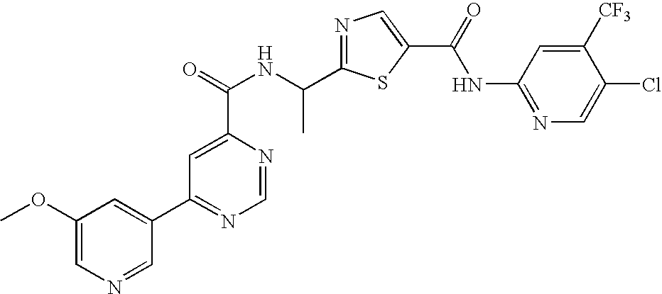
N1=C(C(NC(=O)C2=CC(C3=CC(OC)=CN=C3)=NC=N2)C)SC(C(=O)NC2=NC=C(Cl)C([CF3])=C2)=C1
